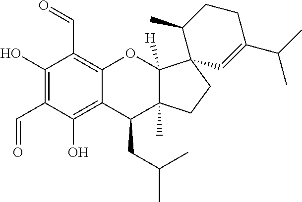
C12=C(C=O)C(O)=C(C=O)C(O)=C1C(CC(C)C)C1(C)C([H])(O2)C2(CC1)C=C(C(C)C)CCC2C
